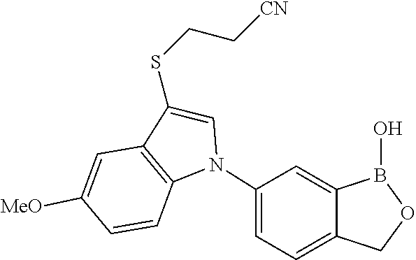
C(C[CN])SC1=CN(C2=CC=C3C(=C2)B(O)OC3)C2=C1C=C([MeO])C=C2
